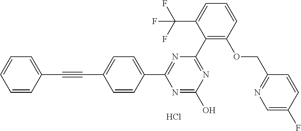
N1=C(C2=C(OCC3=NC=C(F)C=C3)C=CC=C2C(F)(F)F)N=C(C2=CC=C(C#CC3=CC=CC=C3)C=C2)N=C1O.Cl
